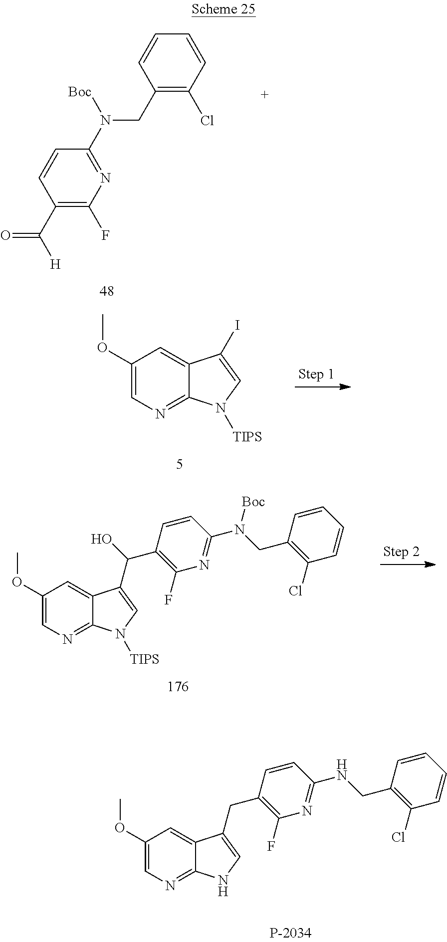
C1(C(=O)[H])=C(F)N=C(N(CC2=C(Cl)C=CC=C2)[Boc])C=C1.C1(OC)=CN=C2C(=C1)C(I)=CN2[TIPS].C1(OC)=CN=C2C(=C1)C(C(O)C1=C(F)N=C(N(CC3=C(Cl)C=CC=C3)[Boc])C=C1)=CN2[TIPS].C1(OC)=CN=C2C(=C1)C(CC1=C(F)N=C(NCC3=C(Cl)C=CC=C3)C=C1)=CN2
